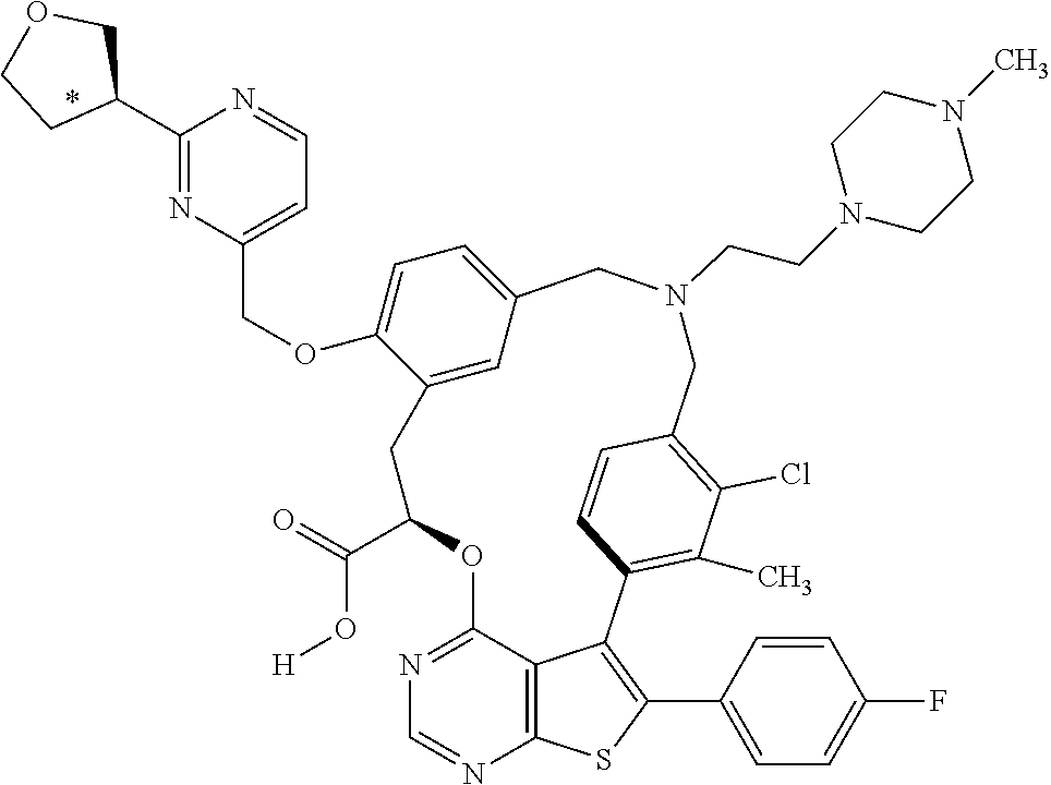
O(C1=CC=C2C=C1CC(C(O[H])=O)OC1=NC=NC3=C1C(=C(C1=CC=C(F)C=C1)S3)C1=C(C)C(Cl)=C(C=C1)CN(CCN1CCN(C)CC1)C2)CC1=CC=NC(C2COCC2)=N1
